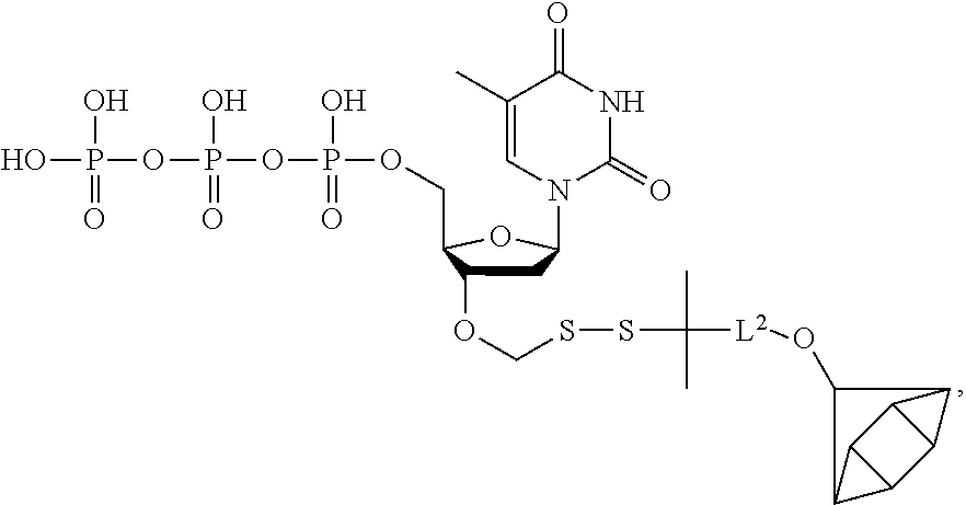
OP(O)(=O)OP(O)(=O)OP(O)(=O)OCC1C(OCSSC(C)(C)[L2]OC2C3C4C5C(C43)C52)CC(N2C(=O)NC(=O)C(C)=C2)O1
